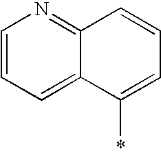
C1=CC=C2C(=N1)C=CC=C2*
